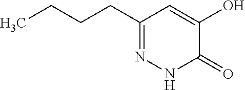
C1(CCCC)=NNC(=O)C(O)=C1
